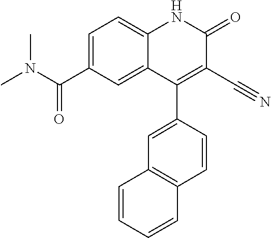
C1=C(C(N(C)C)=O)C=C2C(=C1)NC(=O)C(C#N)=C2C1=CC2=C(C=C1)C=CC=C2
